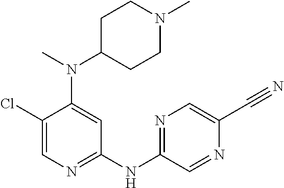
C1(Cl)=CN=C(NC2=NC=C(C#N)N=C2)C=C1N(C1CCN(C)CC1)C
